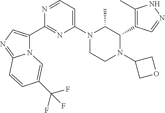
C1(C)=C(C2C(C)N(C3=CC=NC(C4=CN=C5N4C=C(C(F)(F)F)C=C5)=N3)CCN2C2COC2)C=NN1
